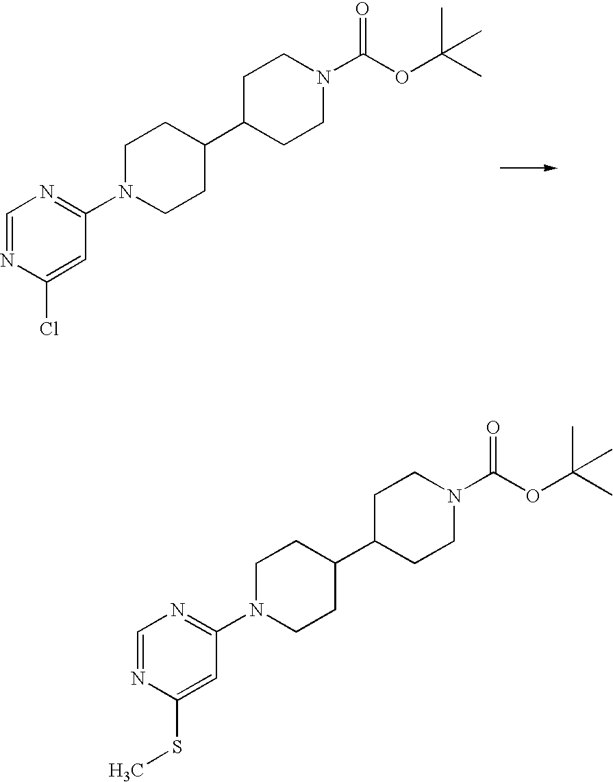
C1=NC(Cl)=CC(N2CCC(C3CCN(C(=O)OC(C)(C)C)CC3)CC2)=N1.C1=NC(SC)=CC(N2CCC(C3CCN(C(=O)OC(C)(C)C)CC3)CC2)=N1
